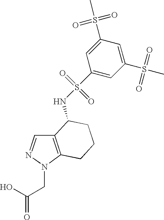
C12=C(N(CC(=O)O)N=C1)CCCC2NS(=O)(=O)C1=CC(S(=O)(=O)C)=CC(S(=O)(=O)C)=C1
